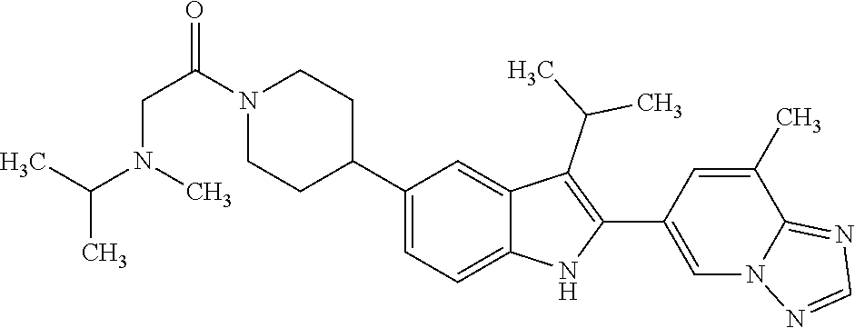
C1N(C(=O)CN(C(C)C)C)CCC(C2=CC=C3C(=C2)C(C(C)C)=C(C2=CN4C(=NC=N4)C(C)=C2)N3)C1
